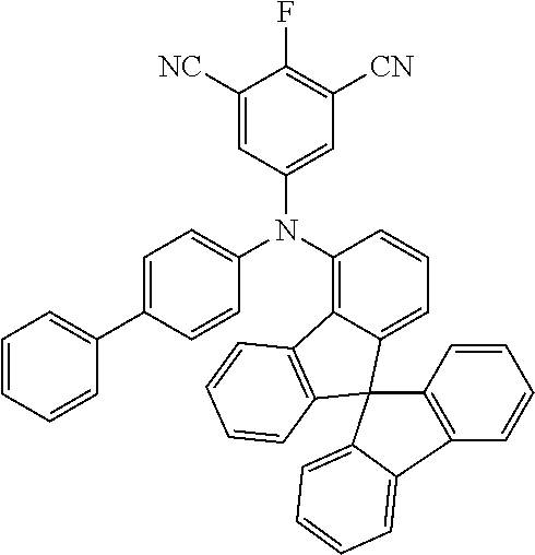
C1([NC])=CC(N(C2=C3C(=CC=C2)C2(C4=C3C=CC=C4)C3=C(C=CC=C3)C3=CC=CC=C23)C2=CC=C(C3=CC=CC=C3)C=C2)=CC([CN])=C1F
